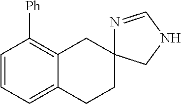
C1=CC=C2C(=C1[Ph])CC1(CC2)N=CNC1
